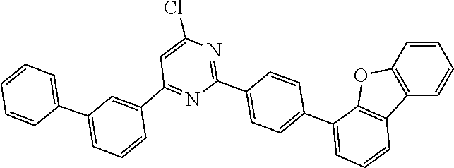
C1=CC=CC2=C1OC1=C2C=CC=C1C1=CC=C(C2=NC(Cl)=CC(C3=CC(C4=CC=CC=C4)=CC=C3)=N2)C=C1
